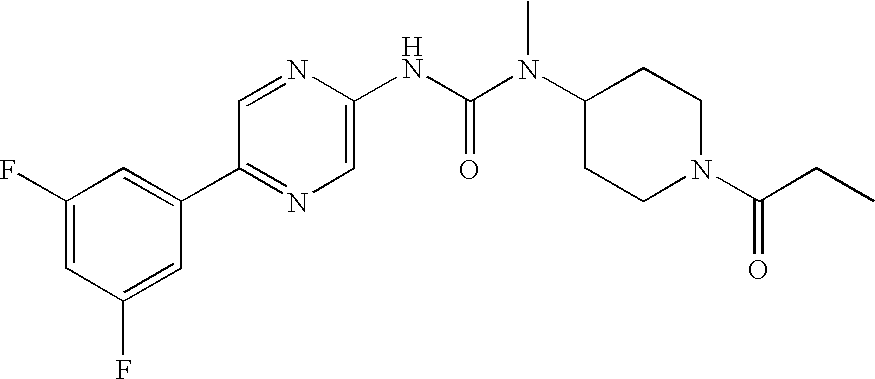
C1(F)=CC(F)=CC(C2=NC=C(NC(N(C3CCN(C(CC)=O)CC3)C)=O)N=C2)=C1
